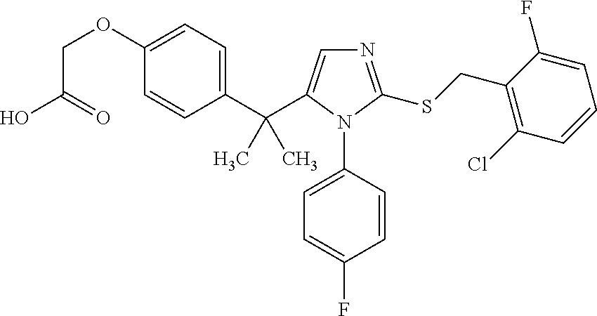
C1(C(C2=CN=C(SCC3=C(Cl)C=CC=C3F)N2C2=CC=C(F)C=C2)(C)C)=CC=C(OCC(O)=O)C=C1
